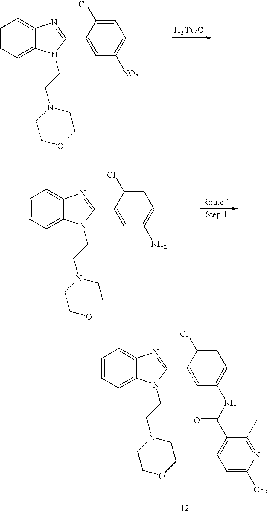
C1=CC=C2C(=C1)N=C(C1=CC([NO2])=CC=C1Cl)N2CCN1CCOCC1.C1=CC=C2C(=C1)N=C(C1=CC(N)=CC=C1Cl)N2CCN1CCOCC1.C1=CC=C2C(=C1)N=C(C1=CC(NC(C3=CC=C([CF3])N=C3C)=O)=CC=C1Cl)N2CCN1CCOCC1
